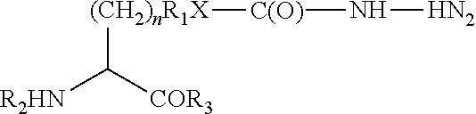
[(CH2)nR1X]([C(O)]N[HN2])C([R2HN])[COR3]
